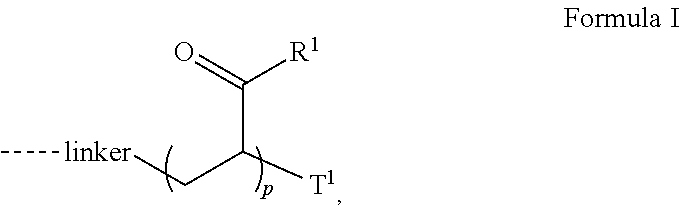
C(C([T1])C[linker]C)(=O)[R1]
